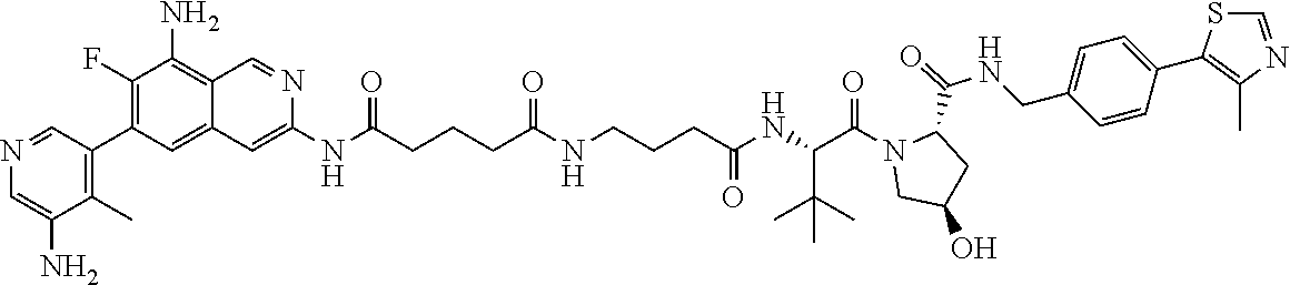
N(C(CCCC(NCCCC(NC(C(N1CC(O)CC1C(=O)NCC1=CC=C(C2=C(C)N=CS2)C=C1)=O)C(C)(C)C)=O)=O)=O)C1=CC2=CC(C3=C(C)C(N)=CN=C3)=C(F)C(N)=C2C=N1
